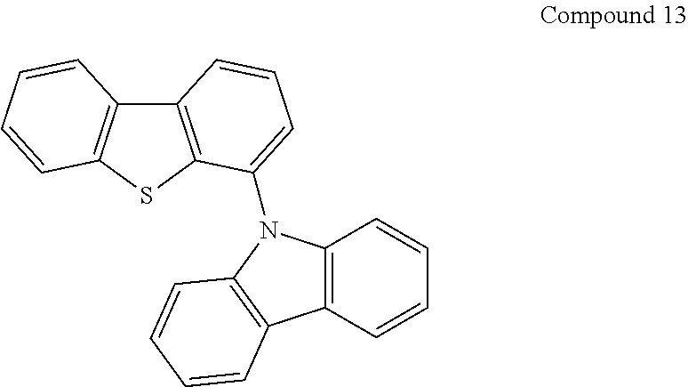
C12=C(SC3=C1C=CC=C3)C(N1C3=C(C=CC=C3)C3=C1C=CC=C3)=CC=C2
